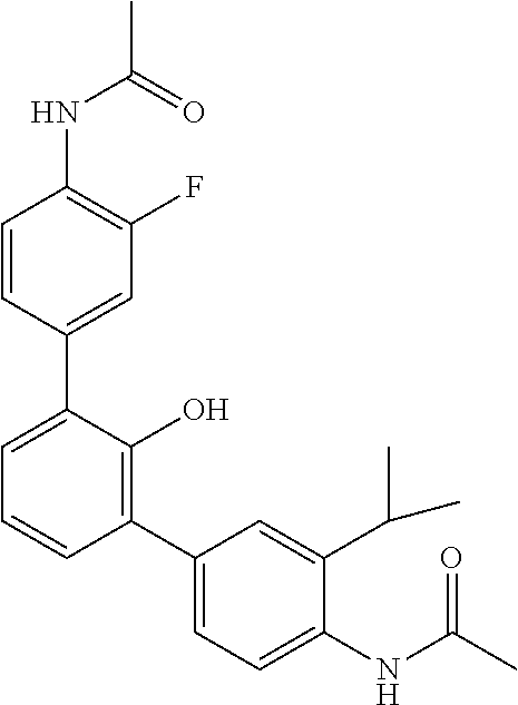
C1=CC(C2=CC=CC(C3=CC=C(NC(=O)C)C(C(C)C)=C3)=C2O)=CC(F)=C1NC(C)=O
